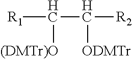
[R1]C(C([R2])[ODMTr])[(DMTr)O]
